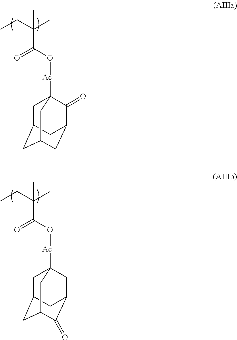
CC(CC)(C)C(O[Ac]C12CC3CC(CC(C1=O)C3)C2)=O.CC(CC)(C)C(O[Ac]C12CC3CC(C(=O)C(C1)C3)C2)=O
